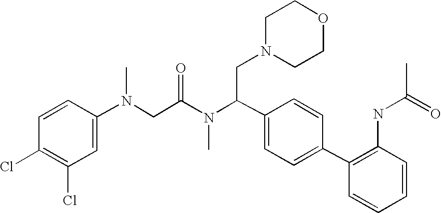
C1(Cl)=C(Cl)C=C(N(CC(N(C(C2=CC=C(C3=C(NC(C)=O)C=CC=C3)C=C2)CN2CCOCC2)C)=O)C)C=C1
